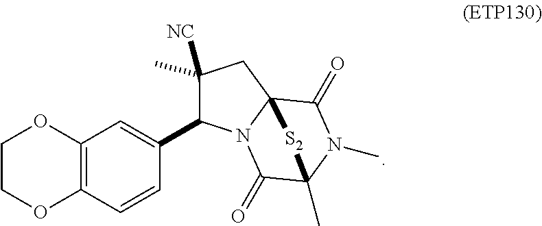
C1([NC])(C)C(C2=CC3=C(C=C2)OCCO3)N2C3(C1)C(=O)N(C)C(C)(C2=O)[S2]3
